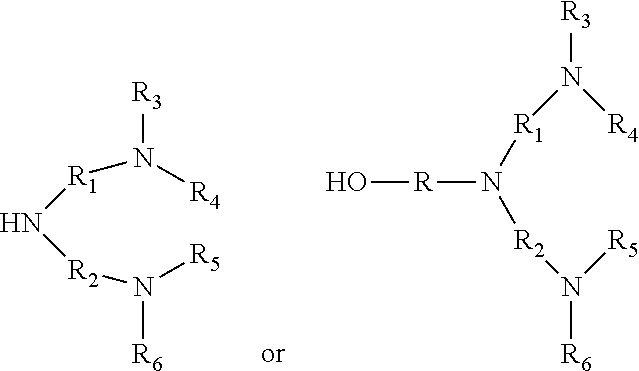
[R1](N([R3])[R4])N[R2]N([R5])[R6].O[R]N([R2]N([R5])[R6])[R1]N([R4])[R3]
